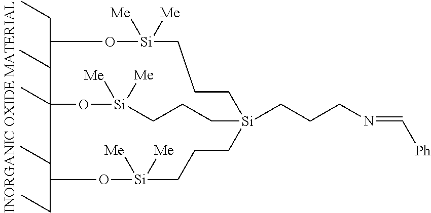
C1(CC)O[Si]([Me])([Me])CCC[Si]2(CCCN=C[Ph])CCC[Si]([Me])([Me])OC1(C)C(CC)O[Si]([Me])([Me])CCC2
